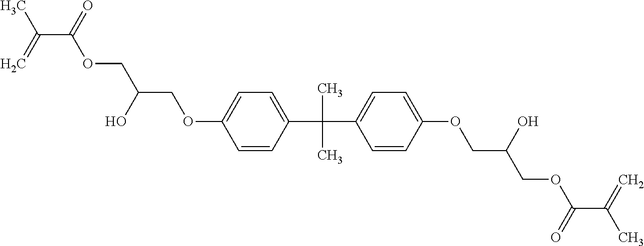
C(C(OCC(COC1=CC=C(C(C2=CC=C(OCC(COC(C(C)=C)=O)O)C=C2)(C)C)C=C1)O)=O)(C)=C
